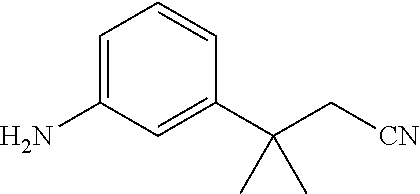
C1=C(N)C=C(C(C[CN])(C)C)C=C1
